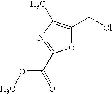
C(C1=NC(C)=C(CCl)O1)(=O)OC
